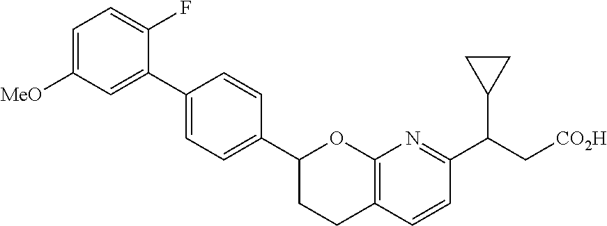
C1(C2=CC=C(C3=CC([MeO])=CC=C3F)C=C2)CCC2=C(O1)N=C(C(C[CO2H])C1CC1)C=C2
